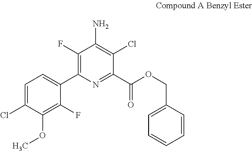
C1=C(Cl)C(OC)=C(F)C(C2=C(F)C(N)=C(Cl)C(C(OCC3=CC=CC=C3)=O)=N2)=C1
